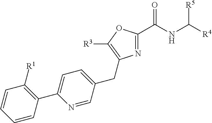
N1=C(C(NC([R4])[R5])=O)OC([R3])=C1CC1=CC=C(C2=C([R1])C=CC=C2)N=C1
